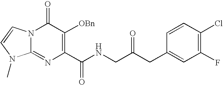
N12C(=NC(C(NCC(CC3=CC(F)=C(Cl)C=C3)=O)=O)=C([OBn])C1=O)N(C)C=C2
